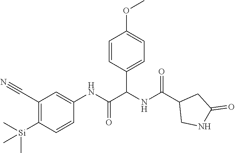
C1(C#N)=C([Si](C)(C)C)C=CC(NC(C(NC(C2CNC(=O)C2)=O)C2=CC=C(OC)C=C2)=O)=C1
